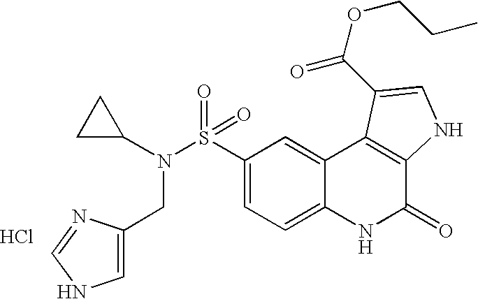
N(S(C1=CC=C2C(=C1)C1=C(C(=O)N2)NC=C1C(OCCC)=O)(=O)=O)(C1CC1)CC1=CNC=N1.Cl
